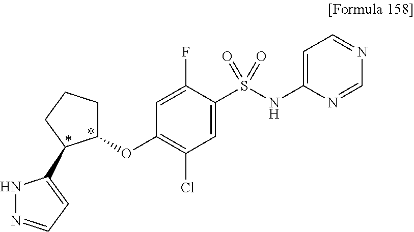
C1(OC2=C(Cl)C=C(S(NC3=CC=NC=N3)(=O)=O)C(F)=C2)CCCC1C1=CC=NN1
